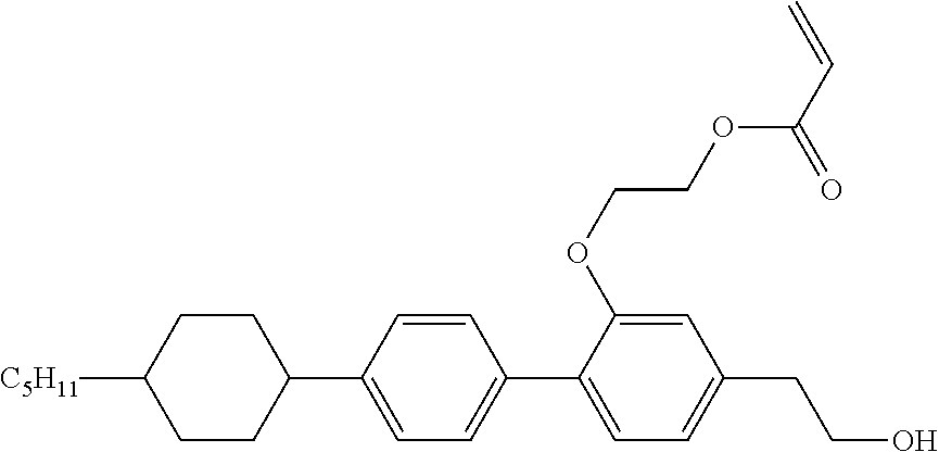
C1CC([C5H11])CCC1C1=CC=C(C2=CC=C(CCO)C=C2OCCOC(C=C)=O)C=C1
